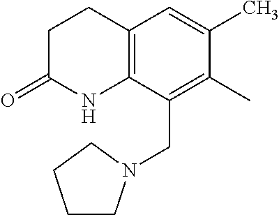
C12=C(C(CN3CCCC3)=C(C)C(C)=C1)NC(=O)CC2
